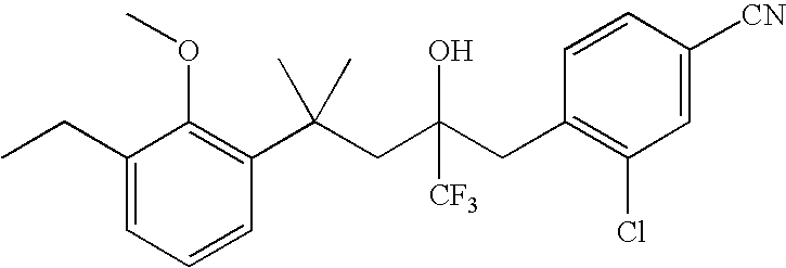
C1=CC(C(CC(CC2=C(Cl)C=C([CN])C=C2)([CF3])O)(C)C)=C(OC)C(CC)=C1
